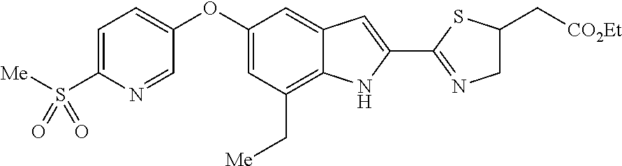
C1=C(S([Me])(=O)=O)N=CC(OC2=CC(C[Me])=C3C(=C2)C=C(C2=NCC(C[CO2Et])S2)N3)=C1
